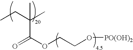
CCC(C)(C)C(=O)OCCO[PO(OH)2]
